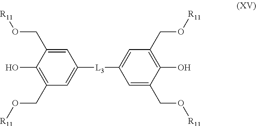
C1=C(CO[R11])C(O)=C(CO[R11])C=C1[L3]C1=CC(CO[R11])=C(O)C(CO[R11])=C1
